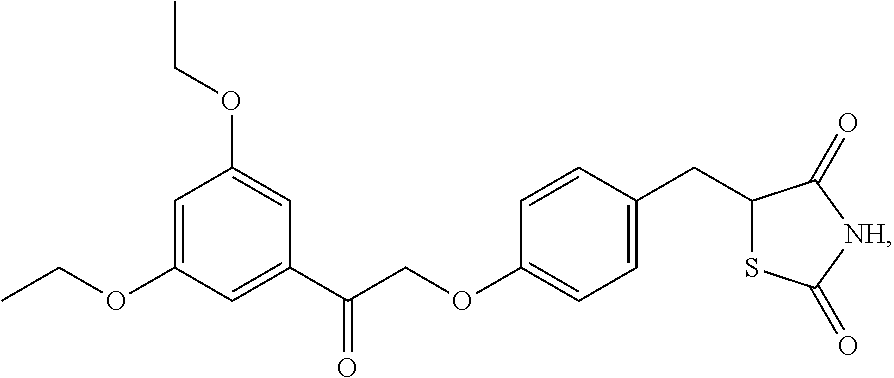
C1=C(OCC)C=C(C(=O)COC2=CC=C(CC3SC(=O)[NH]C3=O)C=C2)C=C1OCC
